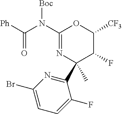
C1(N(C([Ph])=O)[Boc])=NC(C2=NC(Br)=CC=C2F)(C)C(F)C([CF3])O1
